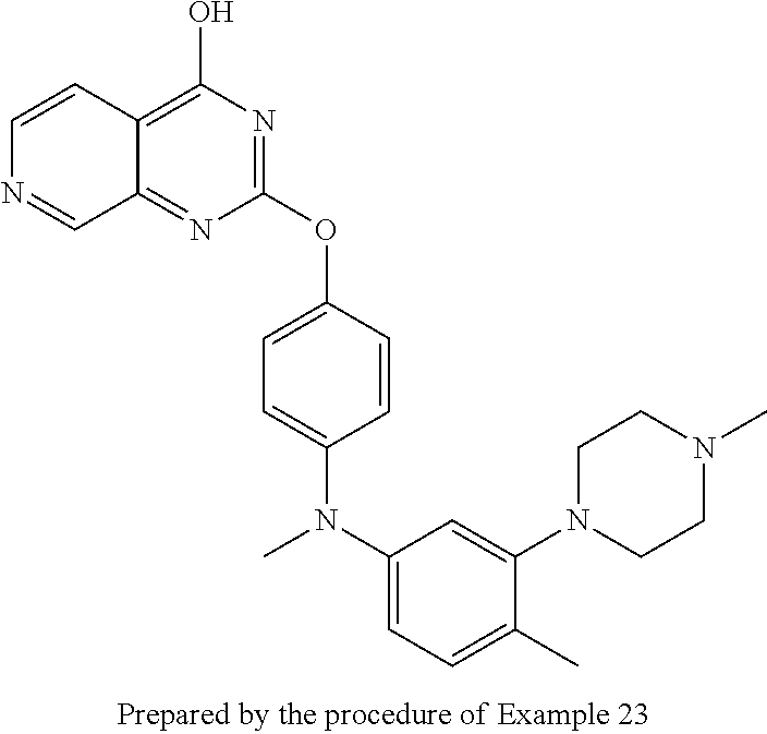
C1=CC2=C(O)N=C(OC3=CC=C(N(C)C4=CC=C(C)C(N5CCN(C)CC5)=C4)C=C3)N=C2C=N1
